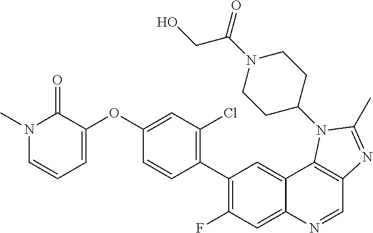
N1(C)C=CC=C(OC2=CC(Cl)=C(C3=C(F)C=C4C(=C3)C3=C(C=N4)N=C(C)N3C3CCN(C(=O)CO)CC3)C=C2)C1=O
